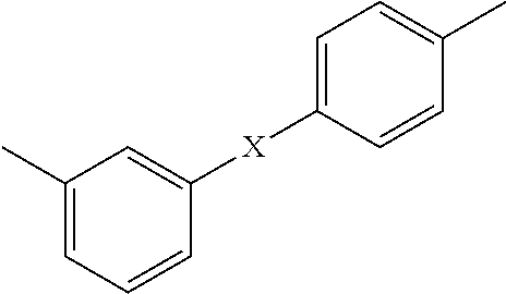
C1(C)=CC=CC([X]C2=CC=C(C)C=C2)=C1
